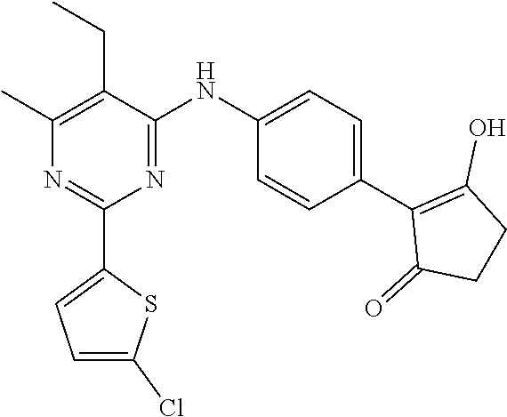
N1=C(NC2=CC=C(C3=C(O)CCC3=O)C=C2)C(CC)=C(C)N=C1C1=CC=C(Cl)S1
